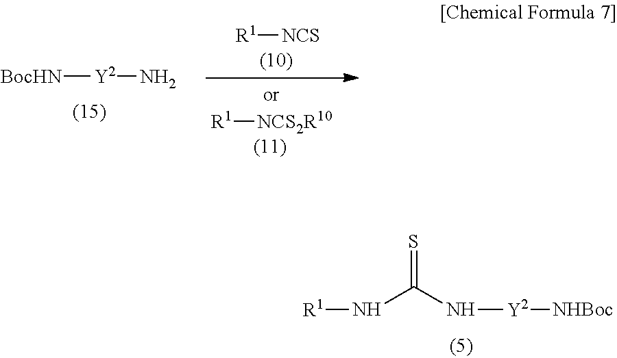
[BocHN][Y2]N.[R1][NCS].[R1][NCS2R10].N(C(N[Y2][NHBoc])=S)[R1]
